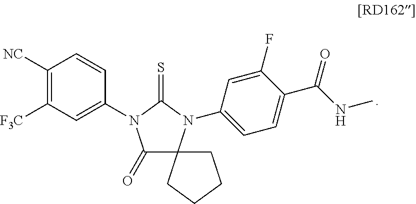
C1(=O)C2(N(C3=CC=C(C(NC)=O)C(F)=C3)C(=S)N1C1=CC([F3C])=C([NC])C=C1)CCCC2
